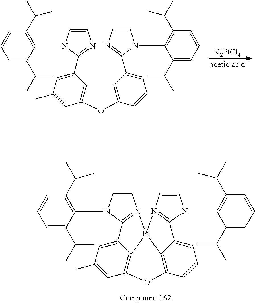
C1=CN(C2=C(C(C)C)C=CC=C2C(C)C)C(C2=CC(C)=CC(OC3=CC(C4=NC=CN4C4=C(C(C)C)C=CC=C4C(C)C)=CC=C3)=C2)=N1.[K2PtCl4].C1=CN(C2=C(C(C)C)C=CC=C2C(C)C)C2=N1[Pt]13C4=C(C=C(C)C=C24)OC2=C1C(=CC=C2)C1=N3C=CN1C1=C(C(C)C)C=CC=C1C(C)C
